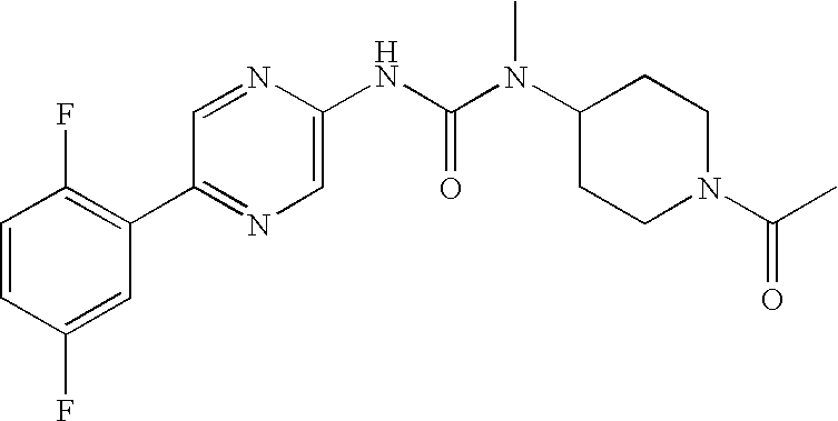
C1=CC(F)=CC(C2=NC=C(NC(N(C3CCN(C(C)=O)CC3)C)=O)N=C2)=C1F
